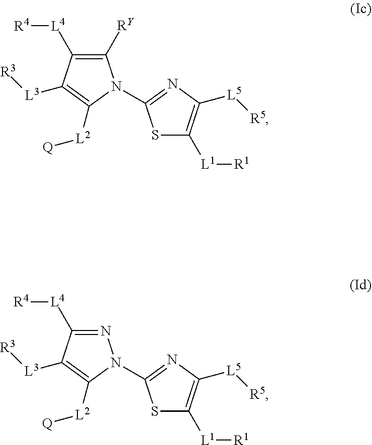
C1([RY])=C([L4][R4])C([L3][R3])=C([L2][Q])N1C1=NC([L5][R5])=C([L1][R1])S1.N1=C([L4][R4])C([L3][R3])=C([L2][Q])N1C1=NC([L5][R5])=C([L1][R1])S1
